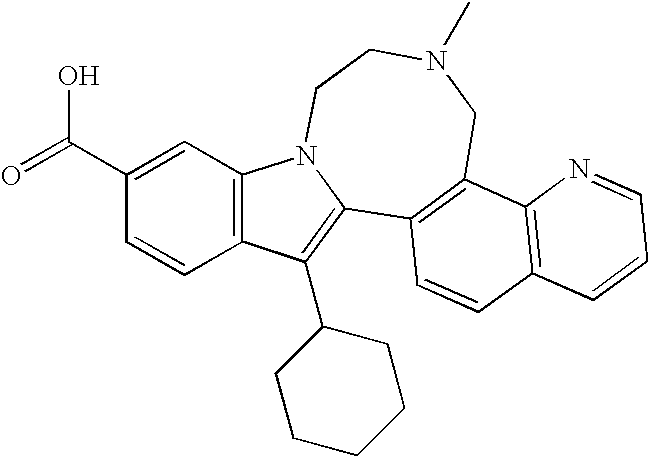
C1(C(O)=O)=CC2=C(C=C1)C(C1CCCCC1)=C1N2CCN(C)CC2=C1C=CC1=C2N=CC=C1
